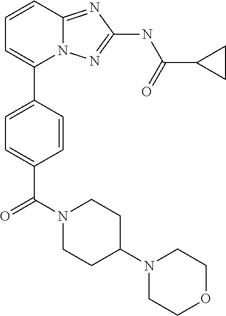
C1=CC2=NC(NC(C3CC3)=O)=NN2C(C2=CC=C(C(N3CCC(N4CCOCC4)CC3)=O)C=C2)=C1
